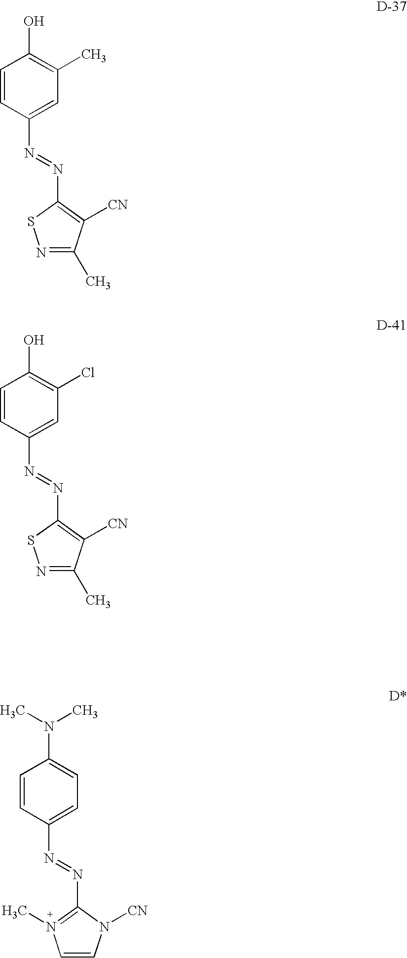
C1=CC(N=NC2=N(C)C=CN2[CN])=CC=C1N(C)C.C1=CC(N=NC2=C([CN])C(C)=NS2)=CC(C)=C1O.C1=CC(N=NC2=C([CN])C(C)=NS2)=CC(Cl)=C1O
